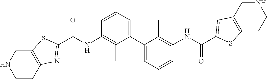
C1CC2=C(CN1)SC(C(NC1=C(C)C(C3=CC=CC(NC(=O)C4=CC5=C(CCNC5)S4)=C3C)=CC=C1)=O)=N2
